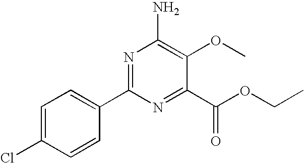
N1=C(C2=CC=C(Cl)C=C2)N=C(C(OCC)=O)C(OC)=C1N
